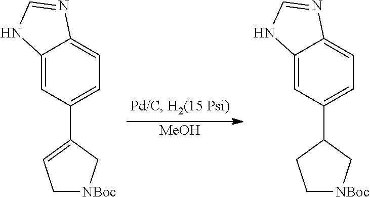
C12=CC(C3CC[NBoc]C3)=CC=C1N=CN2.C12=CC(C3=CC[NBoc]C3)=CC=C1N=CN2.[MeOH]
